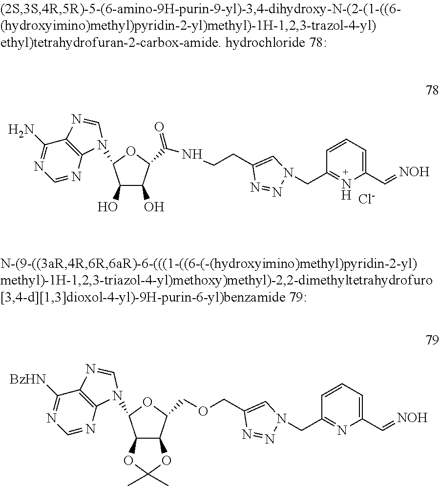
C1(O)C(O)C(C(NCCC2=CN(CC3=NC(C=[NOH])=CC=C3)N=N2)=O)OC1N1C2=C(C(N)=NC=N2)N=C1.[Cl-].C12C(C(COCC3=CN(CC4=NC(C=[NOH])=CC=C4)N=N3)OC1N1C3=C(C([BzHN])=NC=N3)N=C1)OC(C)(C)O2
